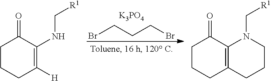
BrCCCBr.[K3PO4].C1CCC([H])=C(NC[R1])C1=O.C1CCC2=C(C1=O)N(C[R1])CCC2
